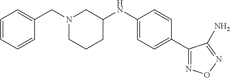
C1(NC2CN(CC3=CC=CC=C3)CCC2)=CC=C(C2=NON=C2N)C=C1
